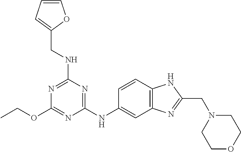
C(OC1=NC(NC2=CC3=C(C=C2)NC(CN2CCOCC2)=N3)=NC(NCC2=CC=CO2)=N1)C
